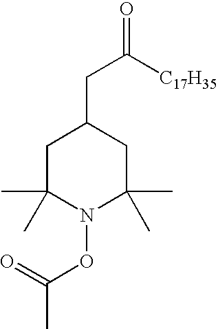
C1C(C)(C)N(OC(=O)C)C(C)(C)CC1CC(=O)[C17H35]
